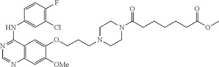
C1=CC(F)=C(Cl)C=C1NC1=NC=NC2=C1C=C(OCCCN1CCN(C(CCCCCC(OC)=O)=O)CC1)C([OMe])=C2
